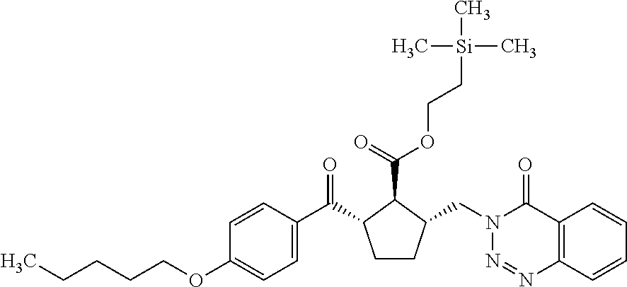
C1(OCCCCC)=CC=C(C(C2CCC(CN3N=NC4=C(C3=O)C=CC=C4)C2C(=O)OCC[Si](C)(C)C)=O)C=C1
